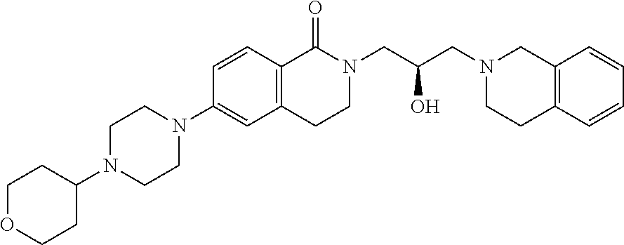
N1(C2=CC3=C(C=C2)C(=O)N(CC(CN2CCC4=C(C2)C=CC=C4)O)CC3)CCN(C2CCOCC2)CC1
